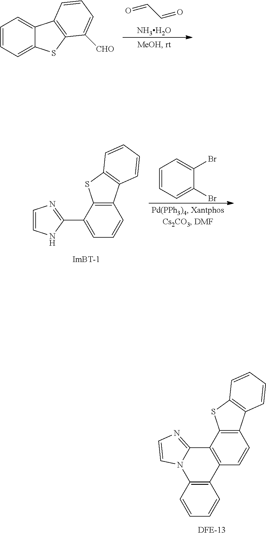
O=CC=O.[NH3H2O].C1=CC=C2C(=C1)C1=C(S2)C([CHO])=CC=C1.C1=CC=C(Br)C(Br)=C1.C1=CNC(C2=CC=CC3=C2SC2=C3C=CC=C2)=N1.C12=C(C=CC3=C1SC1=C3C=CC=C1)C1=C(N3C2=NC=C3)C=CC=C1
